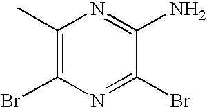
C1(C)=C(Br)N=C(Br)C(N)=N1
